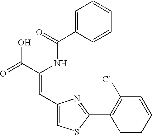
C1(C=C(C(=O)O)NC(C2=CC=CC=C2)=O)=CSC(C2=C(Cl)C=CC=C2)=N1
